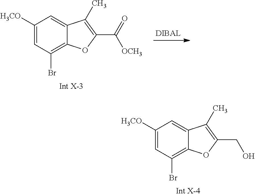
C1([H3CO])=CC(Br)=C2C(=C1)C(C)=C(CO)O2.C1([H3CO])=CC(Br)=C2C(=C1)C(C)=C(C(=O)[OCH3])O2
